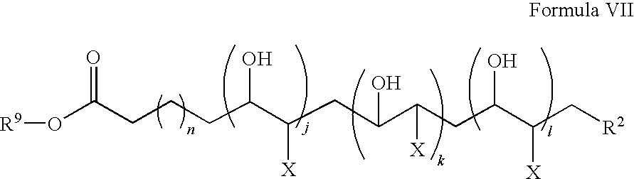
[R9]OC(CCCC(C(CC(C(CC(C(C[R2])[X])O)[X])O)[X])O)=O
